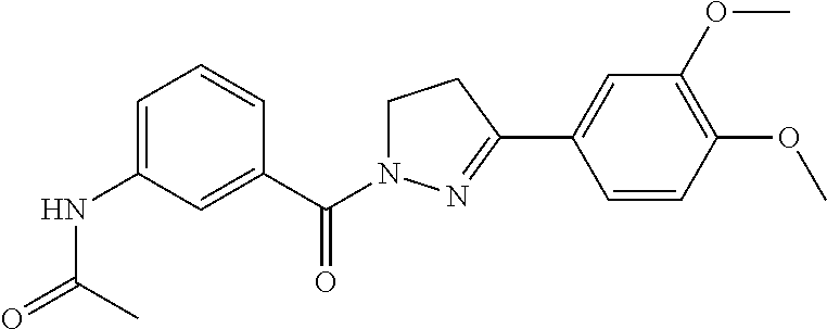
C1=C(NC(=O)C)C=C(C(=O)N2CCC(C3=CC(OC)=C(OC)C=C3)=N2)C=C1
